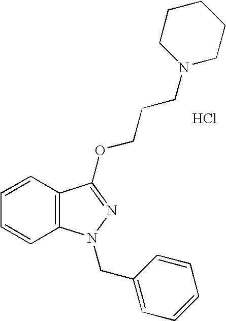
C1=CC=CC2=C1C(OCCCN1CCCCC1)=NN2CC1=CC=CC=C1.Cl
